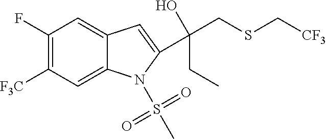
C1(F)=C([F3C])C=C2C(=C1)C=C(C(O)(CC)CSC[CF3])N2S(C)(=O)=O
